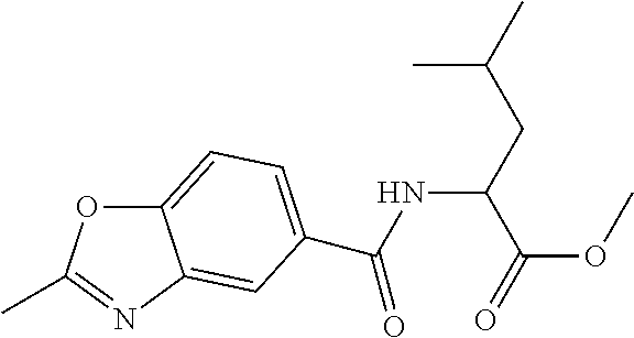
C12=CC=C(C(=O)NC(CC(C)C)C(=O)OC)C=C1N=C(C)O2
